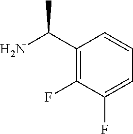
C1(C(N)C)=C(F)C(F)=CC=C1
